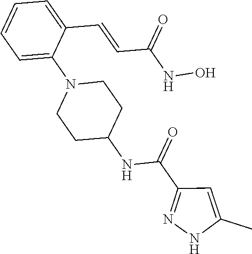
C1=C(C=CC(NO)=O)C(N2CCC(NC(=O)C3=NNC(C)=C3)CC2)=CC=C1
